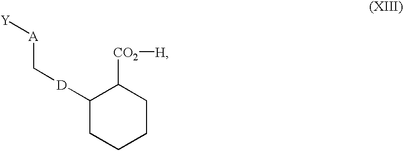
C1([D]C[A][Y])CCCCC1[CO2][H]
